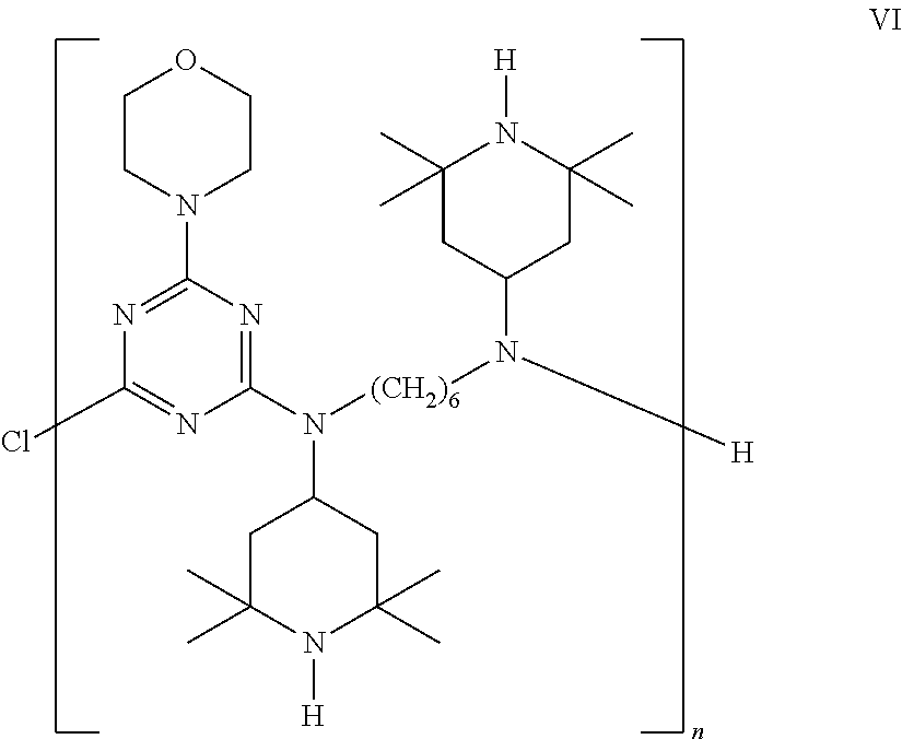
C1CN(C2=NC(Cl)=NC(N([(CH2)6]N([H])C3CC(C)(C)N([H])C(C)(C)C3)C3CC(C)(C)N([H])C(C)(C)C3)=N2)CCO1
